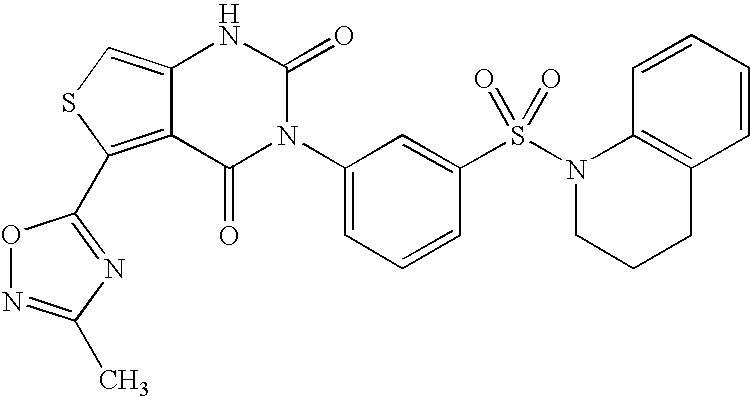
C12=C(C3=NC(C)=NO3)SC=C1NC(=O)N(C1=CC=CC(S(N3CCCC4=C3C=CC=C4)(=O)=O)=C1)C2=O
